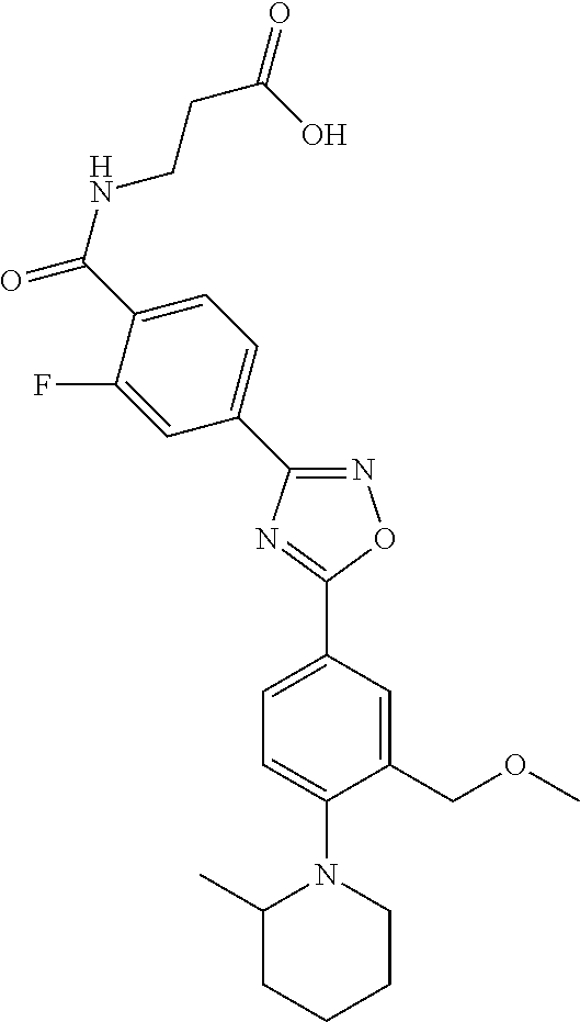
N1=C(C2=CC=C(C(NCCC(O)=O)=O)C(F)=C2)N=C(C2=CC=C(N3C(C)CCCC3)C(COC)=C2)O1
